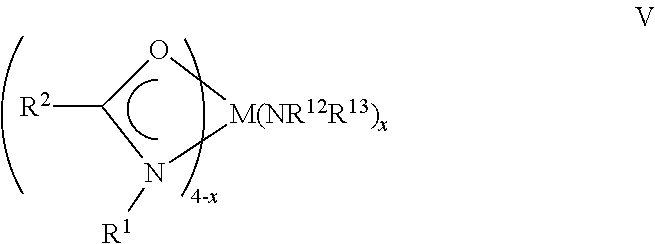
[R2]C1O[M(NR12R13)x]N1[R1]
